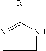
N1=C([R])NCC1
